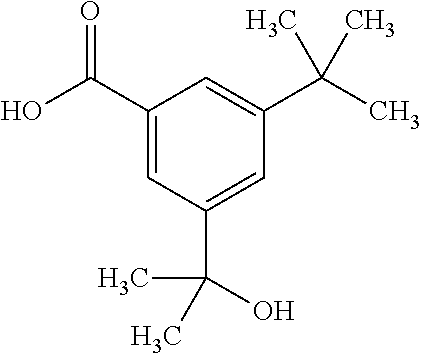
OC(C1=CC(C(C)(O)C)=CC(C(C)(C)C)=C1)=O
